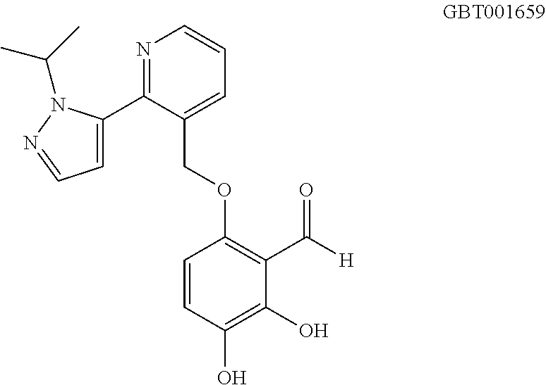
N1=C(C2=CC=NN2C(C)C)C(COC2=C(C([H])=O)C(O)=C(O)C=C2)=CC=C1
